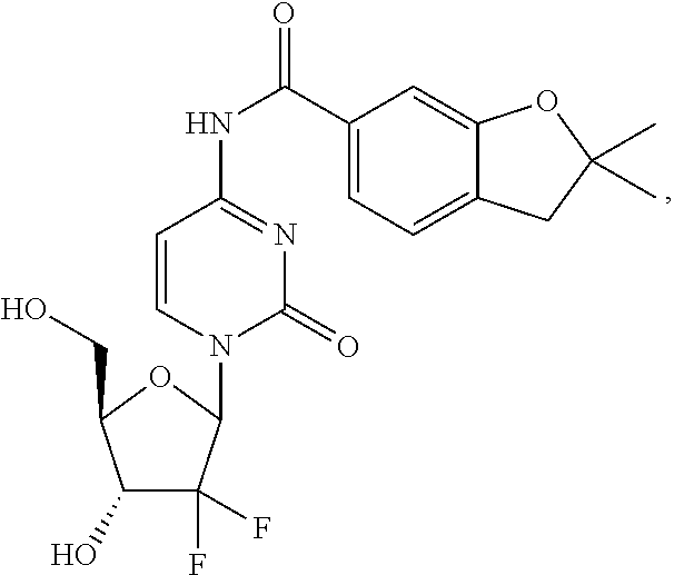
C(NC1=NC(=O)N(C2C(F)(F)C(O)C(CO)O2)C=C1)(=O)C1=CC=C2C(=C1)OC(C)(C)C2
